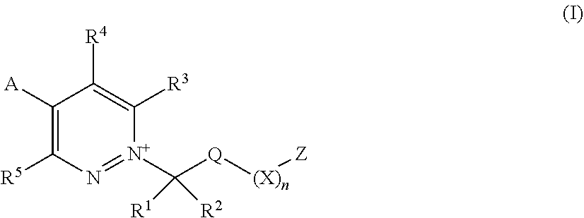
C1([A])=C([R5])N=[N+](C([Q][(X)n][Z])([R2])[R1])C([R3])=C1[R4]
